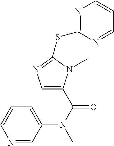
C1=C(C(N(C)C2=CC=CN=C2)=O)N(C)C(SC2=NC=CC=N2)=N1
